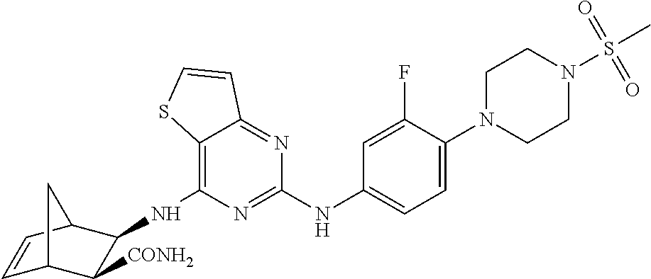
C12=C(NC3C([CONH2])C4C=CC3C4)N=C(NC3=CC=C(N4CCN(S(C)(=O)=O)CC4)C(F)=C3)N=C1C=CS2
